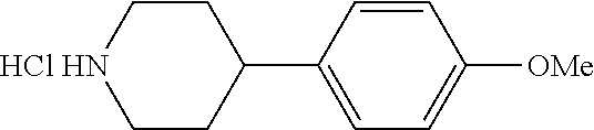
C1CC(C2=CC=C([OMe])C=C2)CC[HCl HN]1
